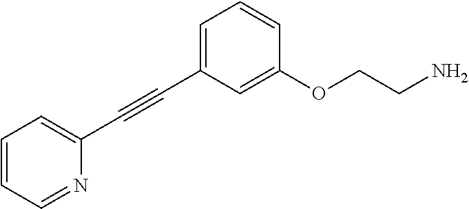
C(#CC1=CC=CC(OCCN)=C1)C1=CC=CC=N1
